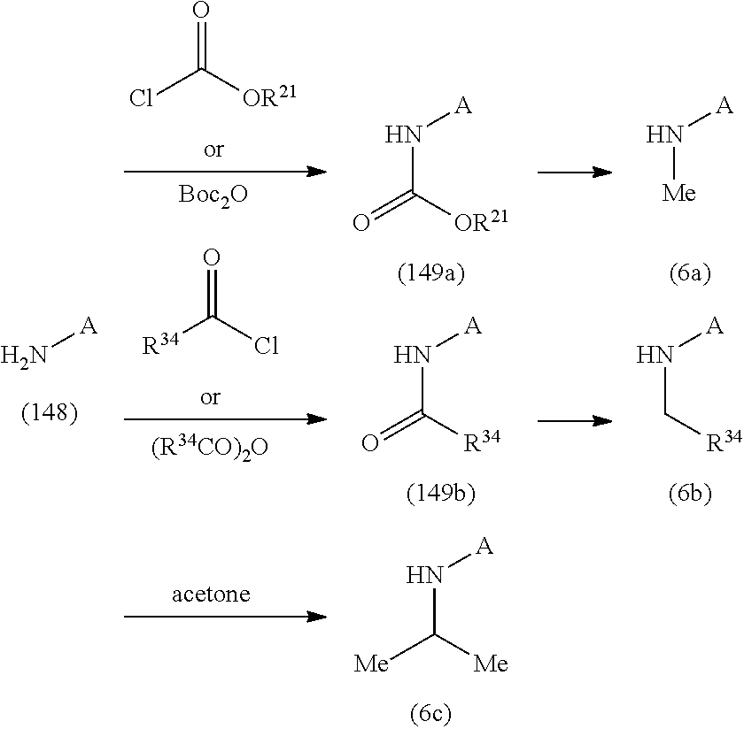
[Me]N[A].C([R34])N[A].N[A].ClC([OR21])=O.[Boc2O].[R34]C(Cl)=O.[(R34CO)2O].O=C([OR21])N[A].O=C([R34])N[A].[Me]C([Me])N[A]
